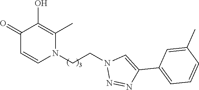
C1(=O)C=CN(CCN2N=NC(C3=CC=CC(C)=C3)=C2)C(C)=C1O
